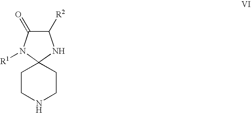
C1([R2])C(=O)N([R1])C2(N1)CCNCC2
